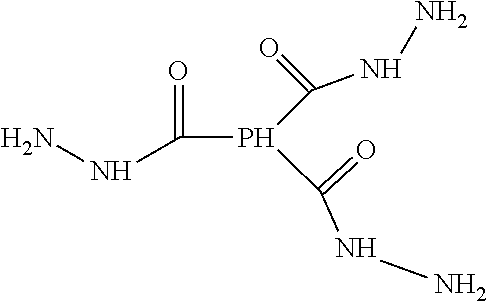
C(P(C(NN)=O)C(NN)=O)(=O)NN
